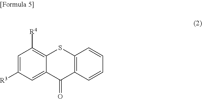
C1=C([R3])C=C2C(=C1[R4])SC1=C(C2=O)C=CC=C1
